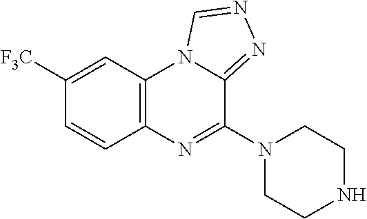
C12=C(C=C([F3C])C=C1)N1C(=NN=C1)C(N1CCNCC1)=N2
